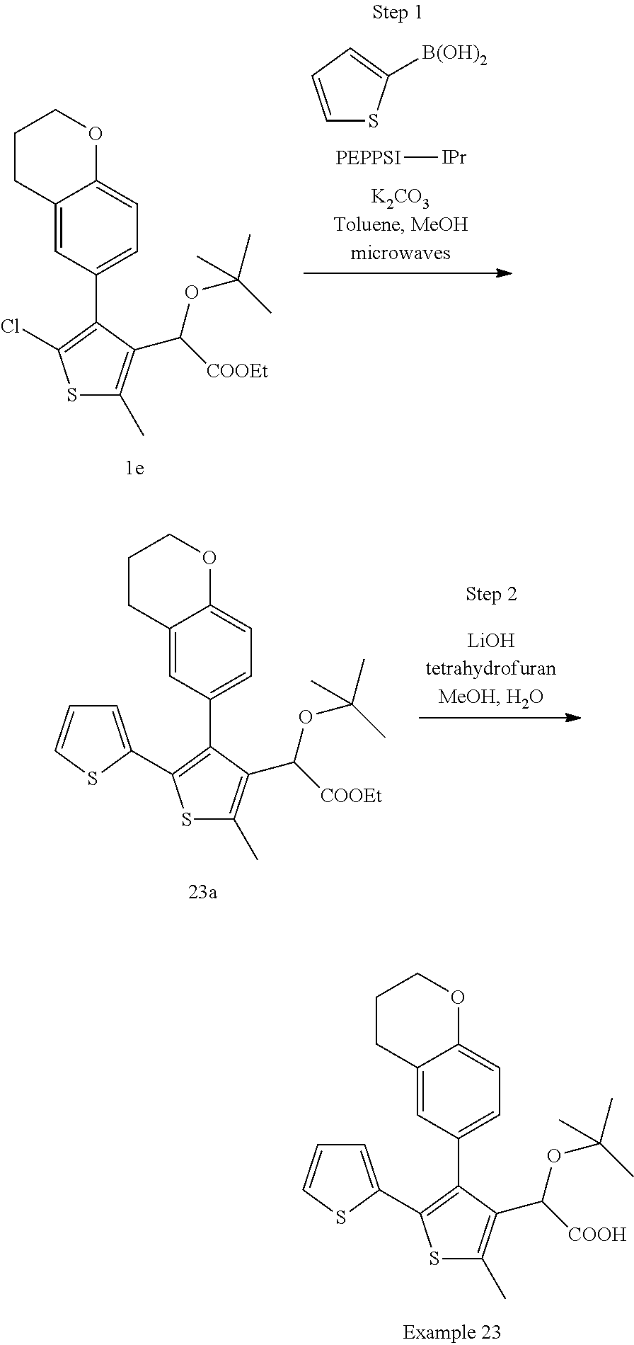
C12=CC(C3=C(Cl)SC(C)=C3C([COOEt])OC(C)(C)C)=CC=C1OCCC2.[PEPPSI][IPr].C1=CC=C([B(OH)2])S1.C12=CC(C3=C(C4=CC=CS4)SC(C)=C3C([COOEt])OC(C)(C)C)=CC=C1OCCC2.C12=CC(C3=C(C4=CC=CS4)SC(C)=C3C([COOH])OC(C)(C)C)=CC=C1OCCC2
